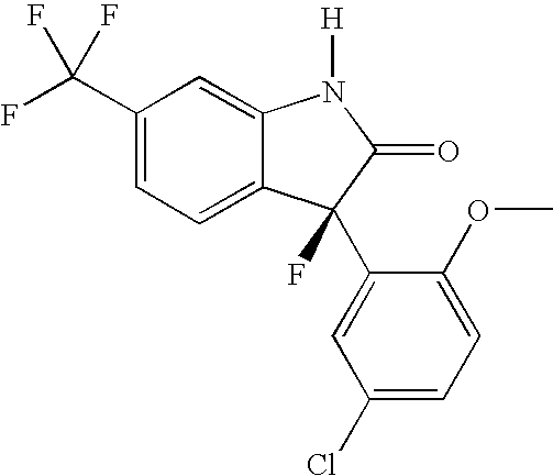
C1(C(F)(F)F)=CC=C2C(=C1)N([H])C(=O)C2(C1=CC(Cl)=CC=C1OC)F
